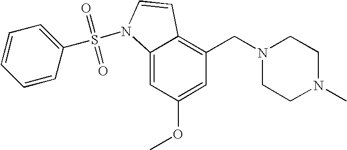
C1=C(OC)C=C2C(=C1CN1CCN(C)CC1)C=CN2S(=O)(=O)C1=CC=CC=C1
